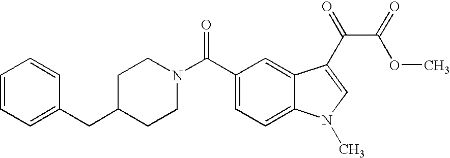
C1=CC=C(CC2CCN(C(C3=CC=C4C(=C3)C(C(C(=O)OC)=O)=CN4C)=O)CC2)C=C1
